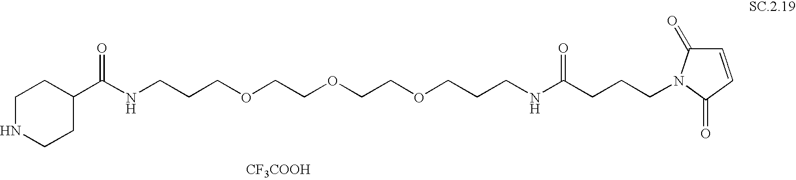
[CF3COOH].N(CCCOCCOCCOCCCNC(=O)CCCN1C(=O)C=CC1=O)C(=O)C1CCNCC1
